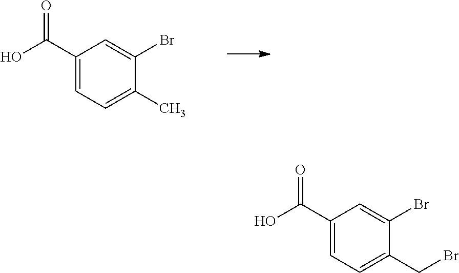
C1(C(O)=O)=CC=C(C)C(Br)=C1.C1(C(O)=O)=CC=C(CBr)C(Br)=C1
